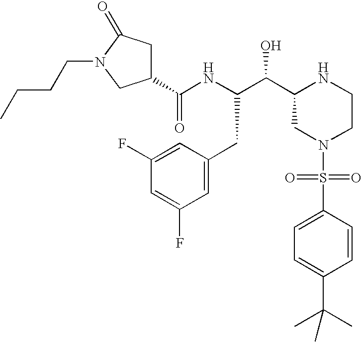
C1(C(NC(C(C2CN(S(=O)(=O)C3=CC=C(C(C)(C)C)C=C3)CCN2)O)CC2=CC(F)=CC(F)=C2)=O)CC(=O)N(CCCC)C1
